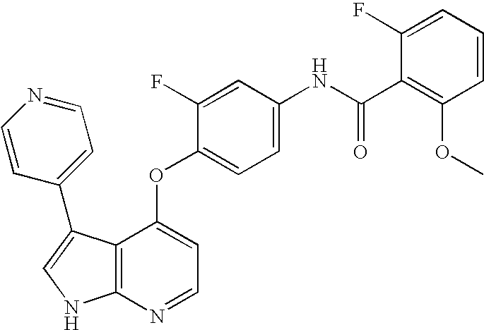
N(C(C1=C(OC)C=CC=C1F)=O)C1=CC=C(OC2=CC=NC3=C2C(C2=CC=NC=C2)=CN3)C(F)=C1
